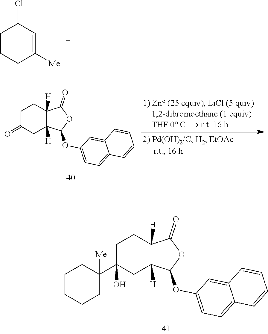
C1CCC([Me])=CC1Cl.C12([H])C([H])(C(OC3=CC=C4C(=C3)C=CC=C4)OC1=O)CC(=O)CC2.C12([H])C([H])(C(OC3=CC=C4C(=C3)C=CC=C4)OC1=O)CC(C1([Me])CCCCC1)(O)CC2
